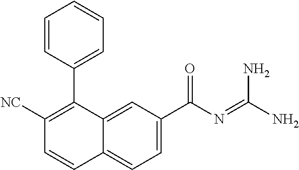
C1([NC])=C(C2=CC=CC=C2)C2=CC(C(N=C(N)N)=O)=CC=C2C=C1
